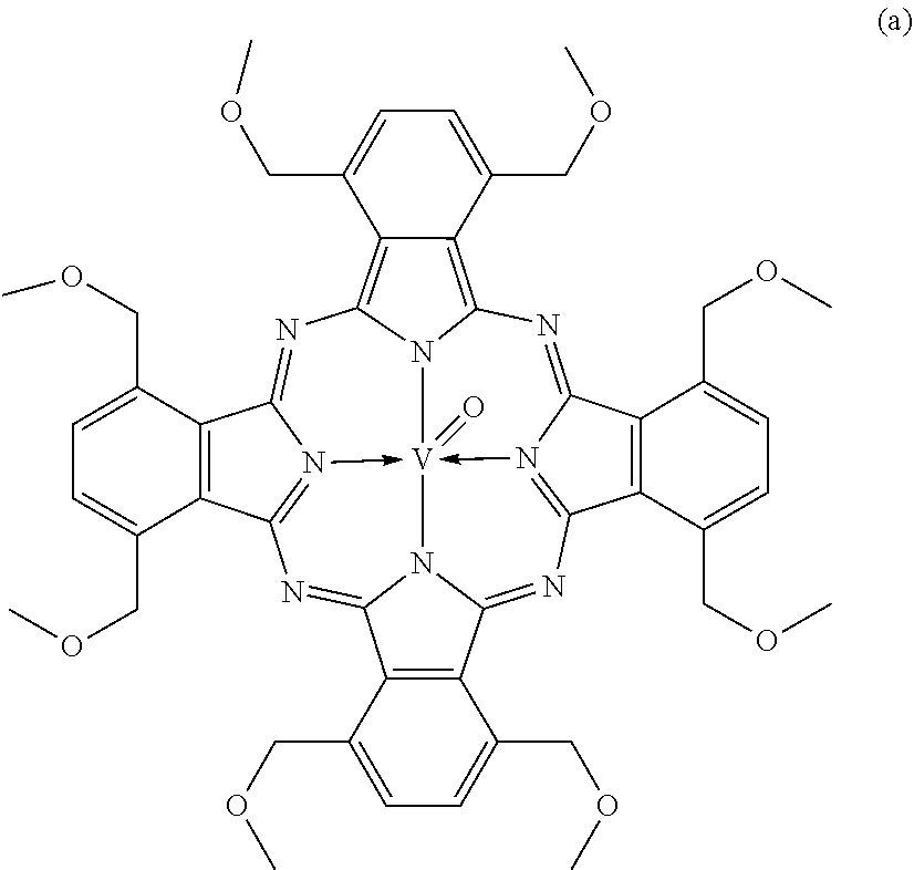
N1=C2N3->[V]45(=O)-N6=C(N=C7N4C(=NC=3C3=C2C(COC)=CC=C3COC)C2=C7C(COC)=CC=C2COC)C2=C(C6=NC3=C4C(=C1N35)C(COC)=CC=C4COC)C(COC)=CC=C2COC
